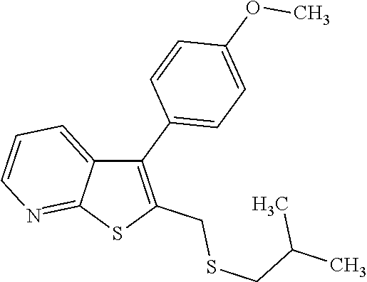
C1(C2=CC=C(OC)C=C2)=C(CSCC(C)C)SC2=NC=CC=C12
